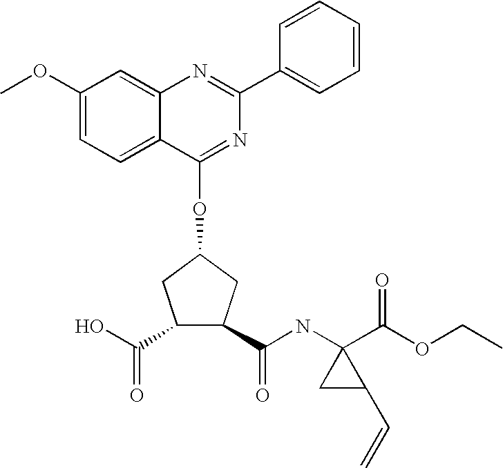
C1(C2=CC=CC=C2)=NC2=CC(OC)=CC=C2C(OC2CC(C(NC3(C(OCC)=O)CC3C=C)=O)C(C(O)=O)C2)=N1
